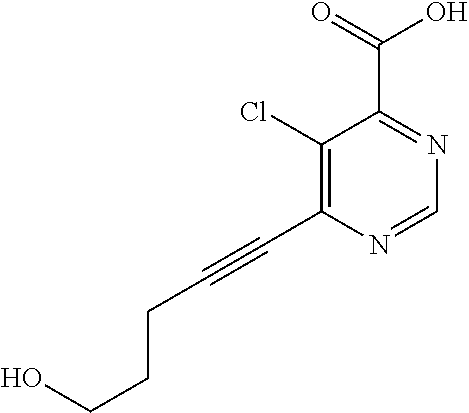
C1(Cl)=C(C#CCCCO)N=CN=C1C(=O)O
